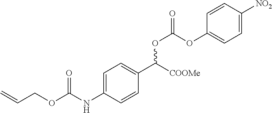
O(C(=O)NC1=CC=C(C(OC(=O)OC2=CC=C([NO2])C=C2)[COOMe])C=C1)CC=C
